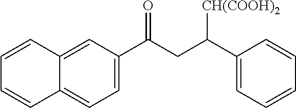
C12=CC(C(CC(C3=CC=CC=C3)[CH(COOH)2])=O)=CC=C1C=CC=C2
